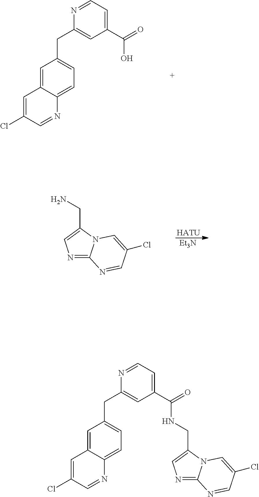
C1=C2C(=CC=C1CC1=CC(C(=O)O)=CC=N1)N=CC(Cl)=C2.[HATU].N1=C2N(C(CN)=C1)C=C(Cl)C=N2.[Et3N].N1=C2N(C(CNC(C3=CC=NC(CC4=CC=C5C(=C4)C=C(Cl)C=N5)=C3)=O)=C1)C=C(Cl)C=N2
